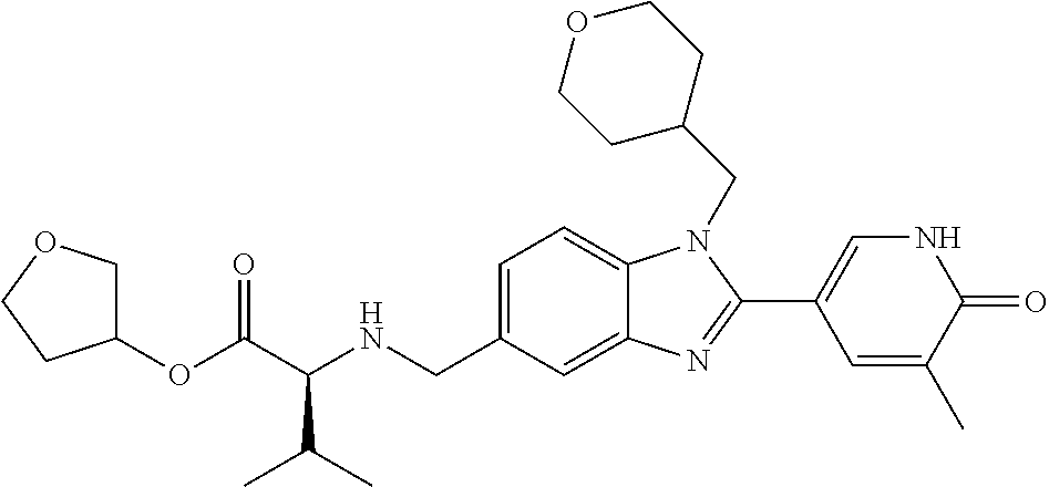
C1=C(CNC(C(OC2COCC2)=O)C(C)C)C=C2C(=C1)N(CC1CCOCC1)C(C1=CNC(=O)C(C)=C1)=N2
